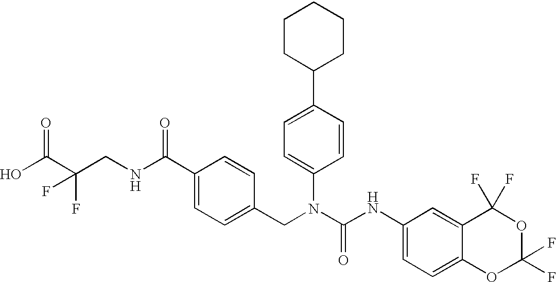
OC(C(CNC(C1=CC=C(CN(C(NC2=CC=C3C(=C2)C(F)(F)OC(F)(F)O3)=O)C2=CC=C(C3CCCCC3)C=C2)C=C1)=O)(F)F)=O
